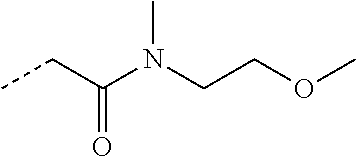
CCC(N(CCOC)C)=O
